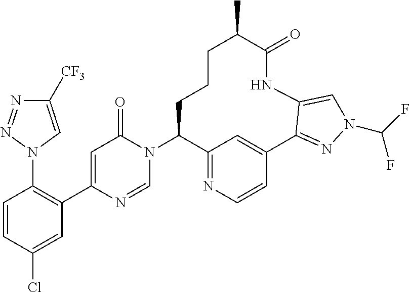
C1=CC(Cl)=CC(C2=CC(=O)N(C3C4=NC=CC(=C4)C4=NN(C(F)F)C=C4NC(=O)C(C)CCC3)C=N2)=C1N1C=C([CF3])N=N1
